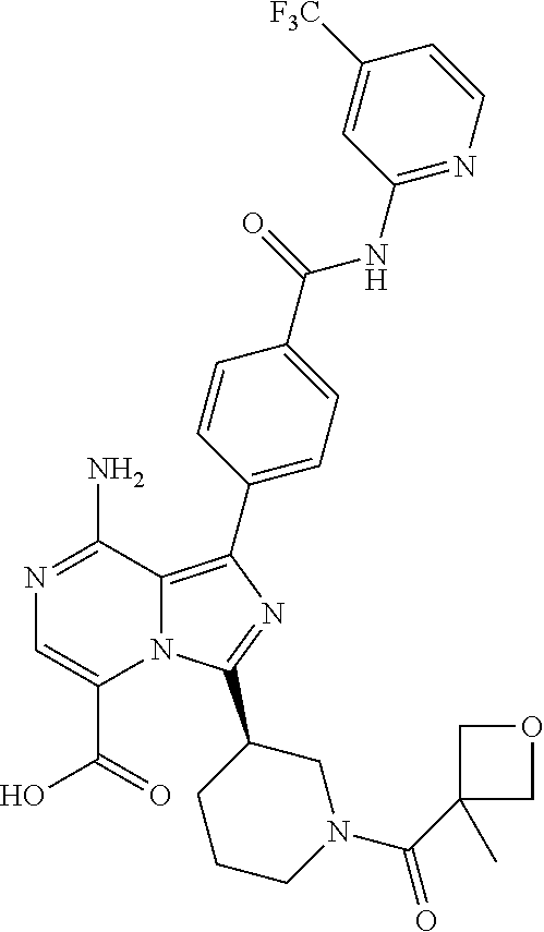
N12C(=C(C3=CC=C(C(NC4=NC=CC([F3C])=C4)=O)C=C3)N=C1C1CCCN(C(C3(C)COC3)=O)C1)C(N)=NC=C2C(=O)O
